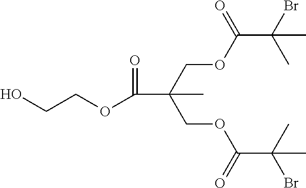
C(OC(C(C)(Br)C)=O)C(COC(C(C)(Br)C)=O)(C)C(=O)OCCO
